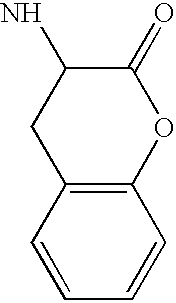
C12=C(OC(=O)C(N)C1)C=CC=C2
